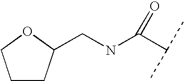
C1CC(CNC(C(C)C)=O)OC1
